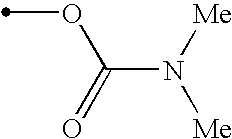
C(N([Me])[Me])(=O)OC
